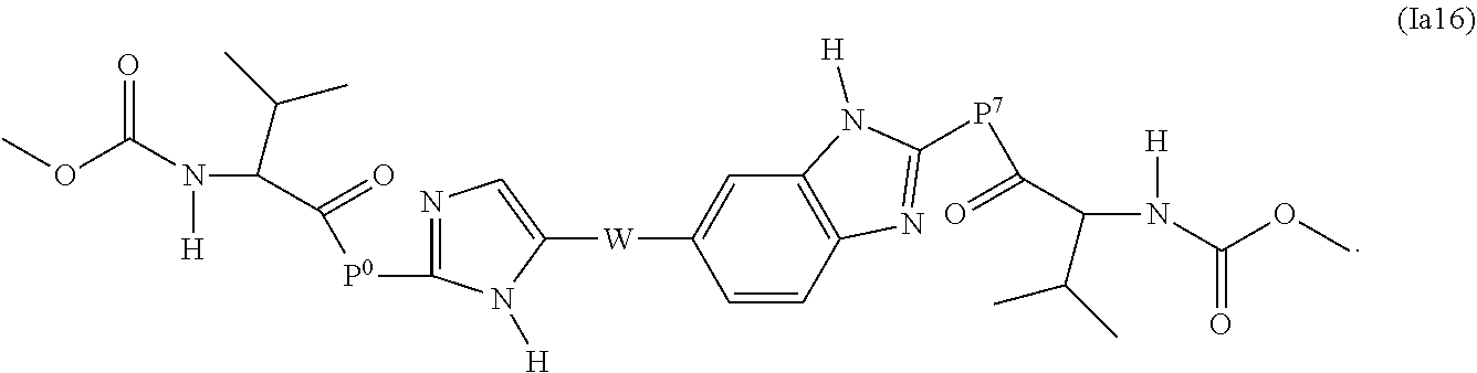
COC(N([H])C(C(=O)[P0]C1=NC=C([W]C2=CC3=C(C=C2)N=C([P7]C(=O)C(N([H])C(OC)=O)C(C)C)N3[H])N1[H])C(C)C)=O
